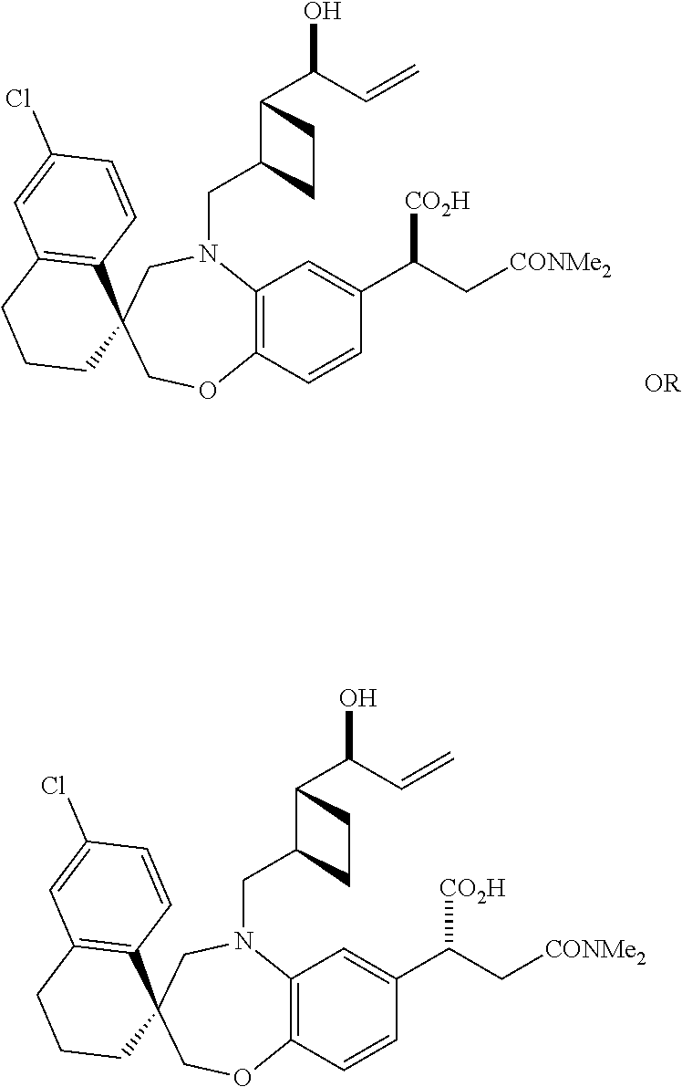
C1OC2=C(N(CC3C(C(O)C=C)CC3)CC13C1=C(C=C(Cl)C=C1)CCC3)C=C(C(C[CONMe2])[CO2H])C=C2.C1OC2=C(N(CC3C(C(O)C=C)CC3)CC13C1=C(C=C(Cl)C=C1)CCC3)C=C(C(C[CONMe2])[CO2H])C=C2
